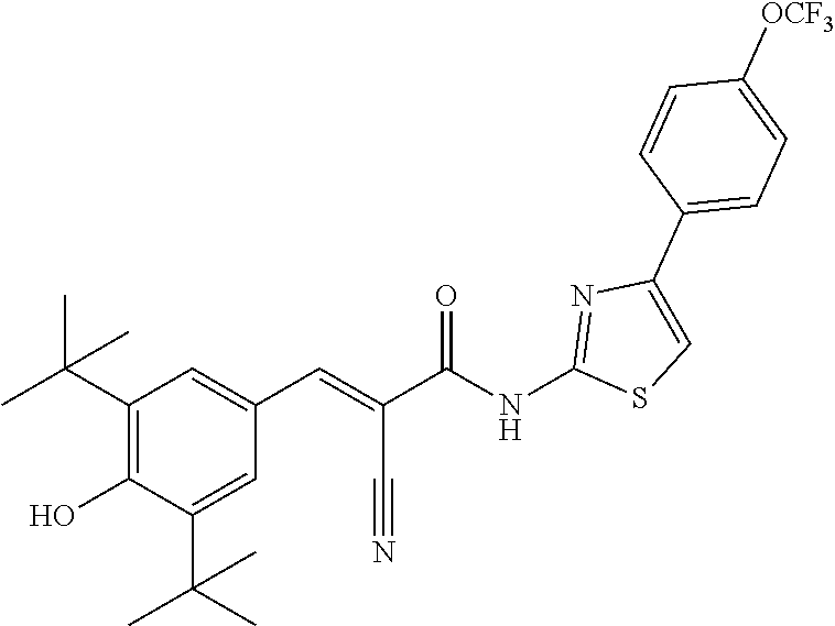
C1=CC(C2=CSC(NC(C(=CC3=CC(C(C)(C)C)=C(O)C(C(C)(C)C)=C3)C#N)=O)=N2)=CC=C1[OCF3]
